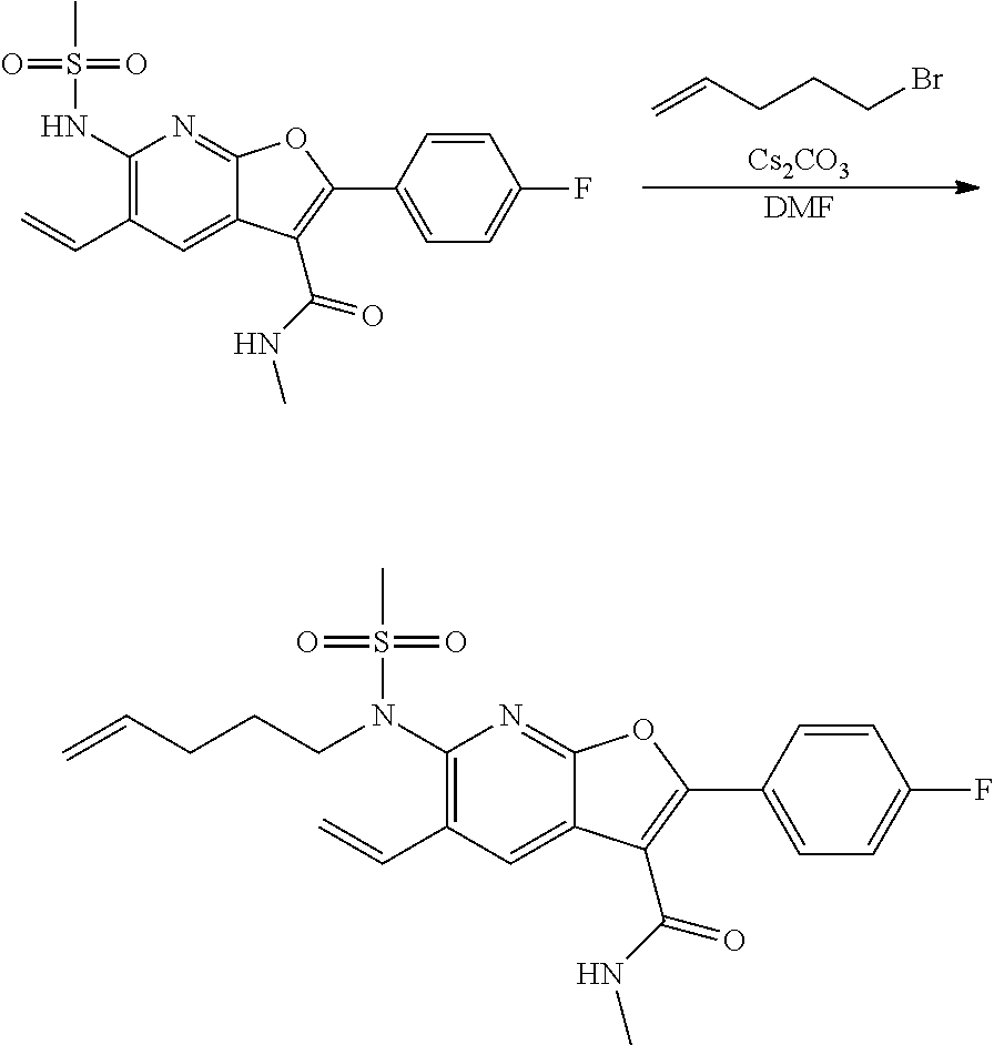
C=CCCCBr.[Cs2CO3].[DMF].C1(NS(=O)(=O)C)=C(C=C)C=C2C(=N1)OC(C1=CC=C(F)C=C1)=C2C(NC)=O.C1(N(S(=O)(=O)C)CCCC=C)=C(C=C)C=C2C(=N1)OC(C1=CC=C(F)C=C1)=C2C(NC)=O
